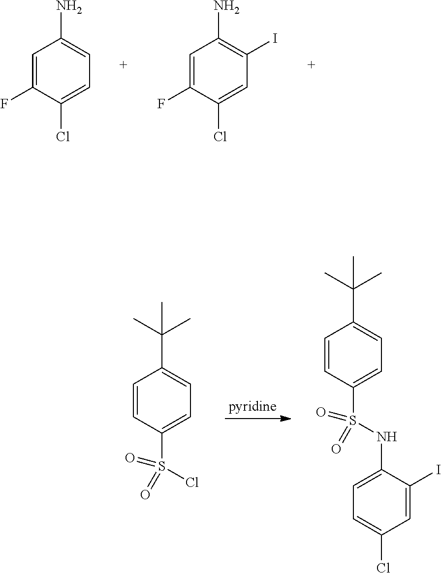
C1=C(Cl)C(F)=CC(N)=C1I.C1=C(Cl)C(F)=CC(N)=C1.C1=CC(S(Cl)(=O)=O)=CC=C1C(C)(C)C.C1=CC(S(=O)(=O)NC2=CC=C(Cl)C=C2I)=CC=C1C(C)(C)C
